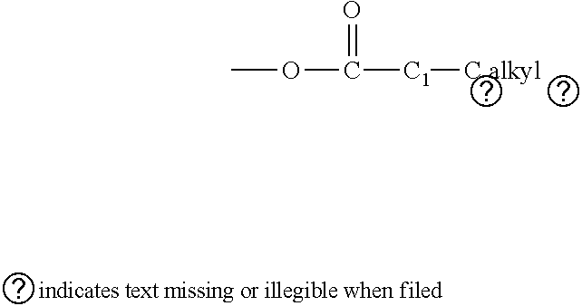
COC(=O)[C1][C alkyl]
